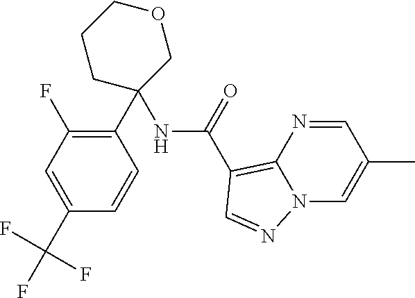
C1(C2=C(F)C=C(C(F)(F)F)C=C2)(NC(C2=C3N=CC(C)=CN3N=C2)=O)COCCC1
